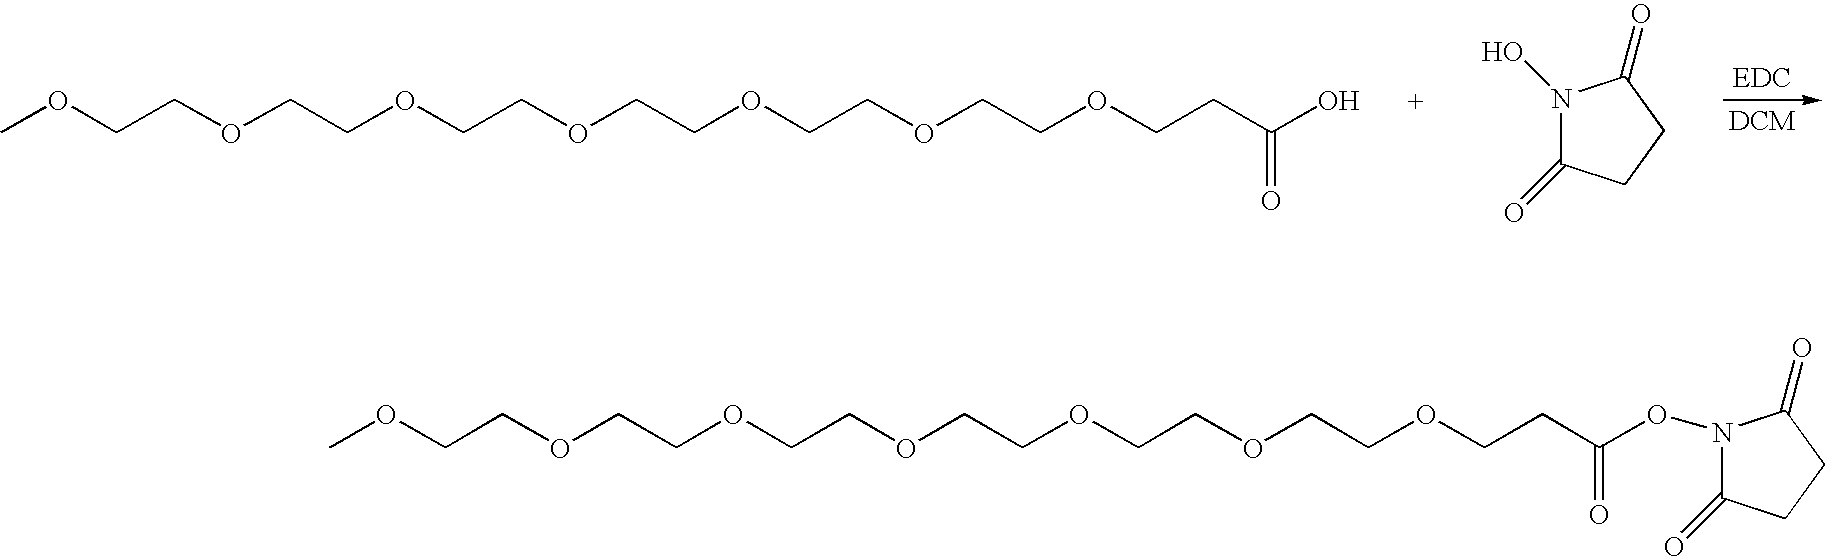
COCCOCCOCCOCCOCCOCCOCCC(O)=O.N1(O)C(=O)CCC1=O.COCCOCCOCCOCCOCCOCCOCCC(ON1C(=O)CCC1=O)=O
